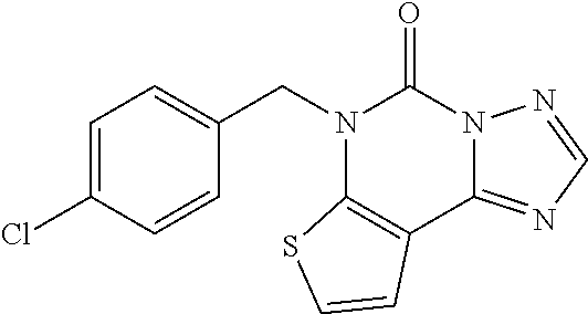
C1=C(Cl)C=CC(CN2C3=C(C4=NC=NN4C2=O)C=CS3)=C1
